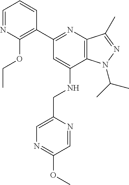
C1=NC(OCC)=C(C2=NC3=C(C(NCC4=CN=C(OC)C=N4)=C2)N(C(C)C)N=C3C)C=C1
